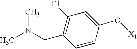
C(C1=C(Cl)C=C(O[X1])C=C1)N(C)C
